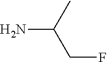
NC(CF)C
